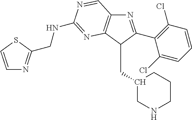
N1=C(C2=C(Cl)C=CC=C2Cl)C(CC2CNCCC2)C2=C1C=NC(NCC1=NC=CS1)=N2
